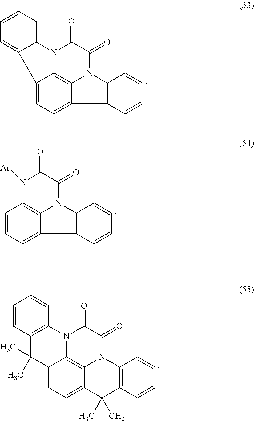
C12=CC=C3C4=C1N(C(=O)C(=O)N4C1=C3C=CC=C1)C1=CC=CC=C21.C1=CC=C2C3=C1N([Ar])C(=O)C(=O)N3C1=C2C=CC=C1.C12=CC=C3C4=C1N(C(=O)C(=O)N4C1=C(C=CC=C1)C3(C)C)C1=C(C=CC=C1)C2(C)C
